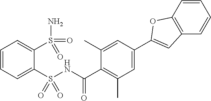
C1=CC=C(S(NC(C2=C(C)C=C(C3=CC4=C(C=CC=C4)O3)C=C2C)=O)(=O)=O)C(S(N)(=O)=O)=C1
